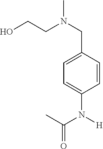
OCCN(CC1=CC=C(N([H])C(C)=O)C=C1)C
